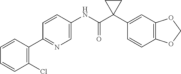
C1=CC(C2=NC=C(NC(C3(C4=CC5=C(C=C4)OCO5)CC3)=O)C=C2)=C(Cl)C=C1
